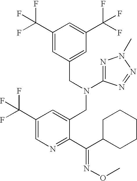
C1(C(F)(F)F)=CC(CN(CC2=CC(C(F)(F)F)=CN=C2C(C2CCCCC2)=NOC)C2=NN(C)N=N2)=CC(C(F)(F)F)=C1
